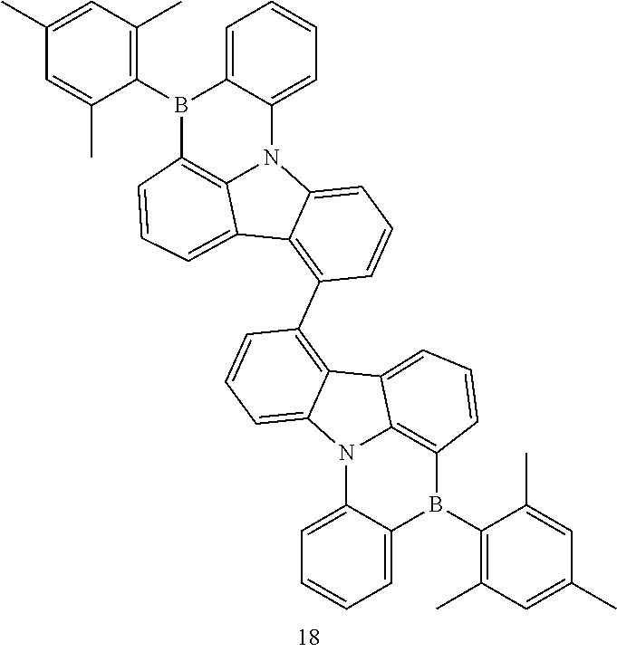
C1(C)=CC(C)=C(B2C3=C4N(C5=CC=CC=C25)C2=CC=CC(C5=C6C(=CC=C5)N5C7=C(B(C8=C(C)C=C(C)C=C8C)C8=CC=CC=C58)C=CC=C67)=C2C4=CC=C3)C(C)=C1
